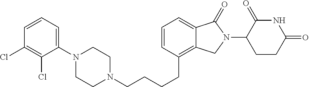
C1CN(CCCCC2=C3C(=CC=C2)C(=O)N(C2C(=O)NC(=O)CC2)C3)CCN1C1=CC=CC(Cl)=C1Cl
